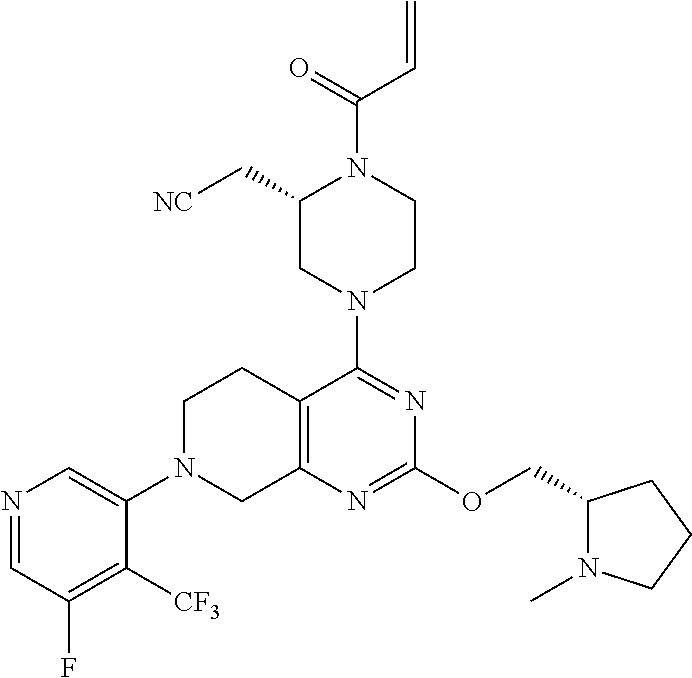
N1=CC(F)=C([CF3])C(N2CC3=C(CC2)C(N2CC(C[NC])N(C(=O)C=C)CC2)=NC(OCC2N(C)CCC2)=N3)=C1
